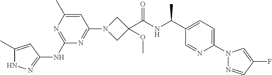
N1C(C)=CC(NC2=NC(C)=CC(N3CC(C(NC(C4=CC=C(N5N=CC(F)=C5)N=C4)C)=O)(OC)C3)=N2)=N1
